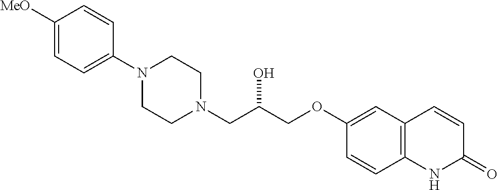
C1([MeO])=CC=C(N2CCN(CC(COC3=CC4=C(C=C3)NC(=O)C=C4)O)CC2)C=C1
